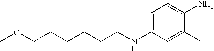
C1=C(NCCCCCCOC)C=C(C)C(N)=C1
